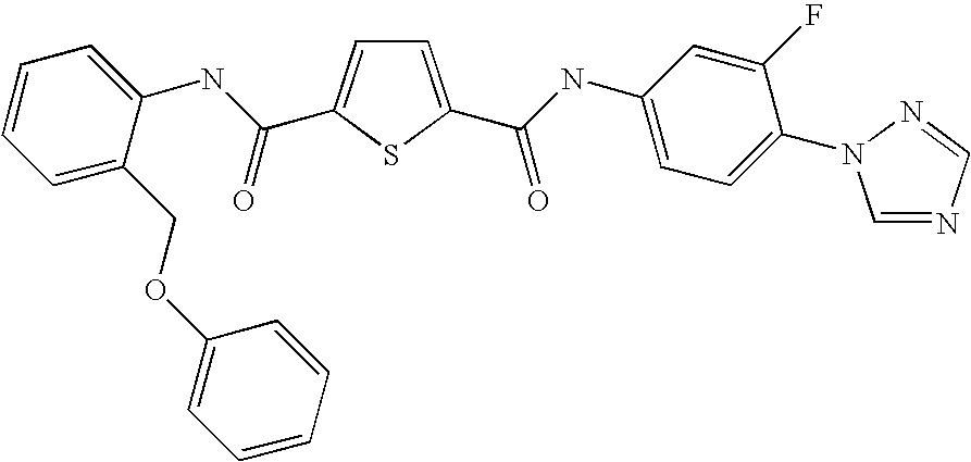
C1=C(C(=O)NC2=CC=C(N3C=NC=N3)C(F)=C2)SC(C(NC2=CC=CC=C2COC2=CC=CC=C2)=O)=C1
